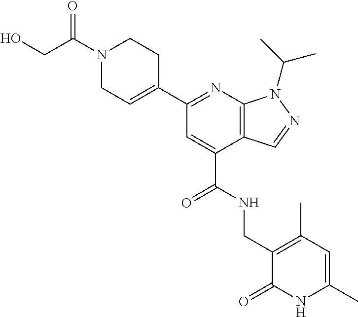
C1N(C(CO)=O)CCC(C2=NC3=C(C(C(=O)NCC4=C(C)C=C(C)NC4=O)=C2)C=NN3C(C)C)=C1
